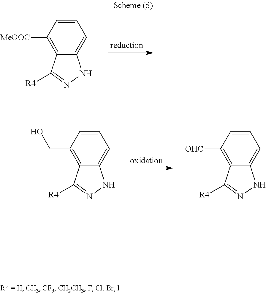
C1=CC=C2C(=C1[MeOOC])C([R4])=NN2.C1=CC(CO)=C2C(=C1)NN=C2[R4].C1=CC([OHC])=C2C(=C1)NN=C2[R4]
